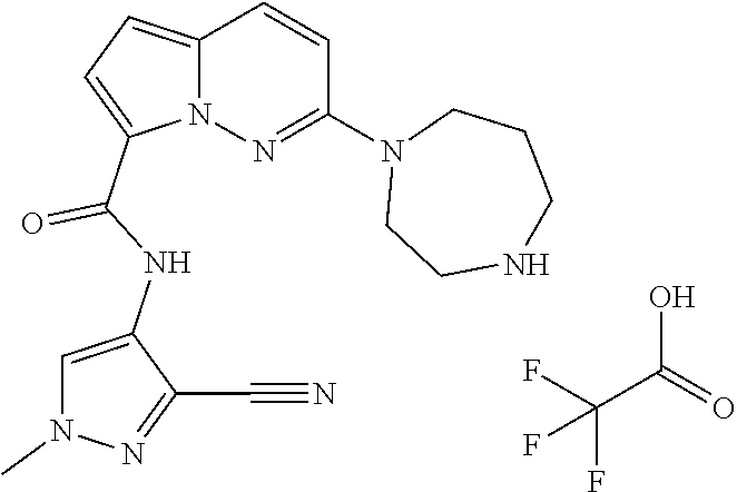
N12C(=CC=C1C(NC1=CN(C)N=C1C#N)=O)C=CC(N1CCNCCC1)=N2.FC(F)(C(O)=O)F
